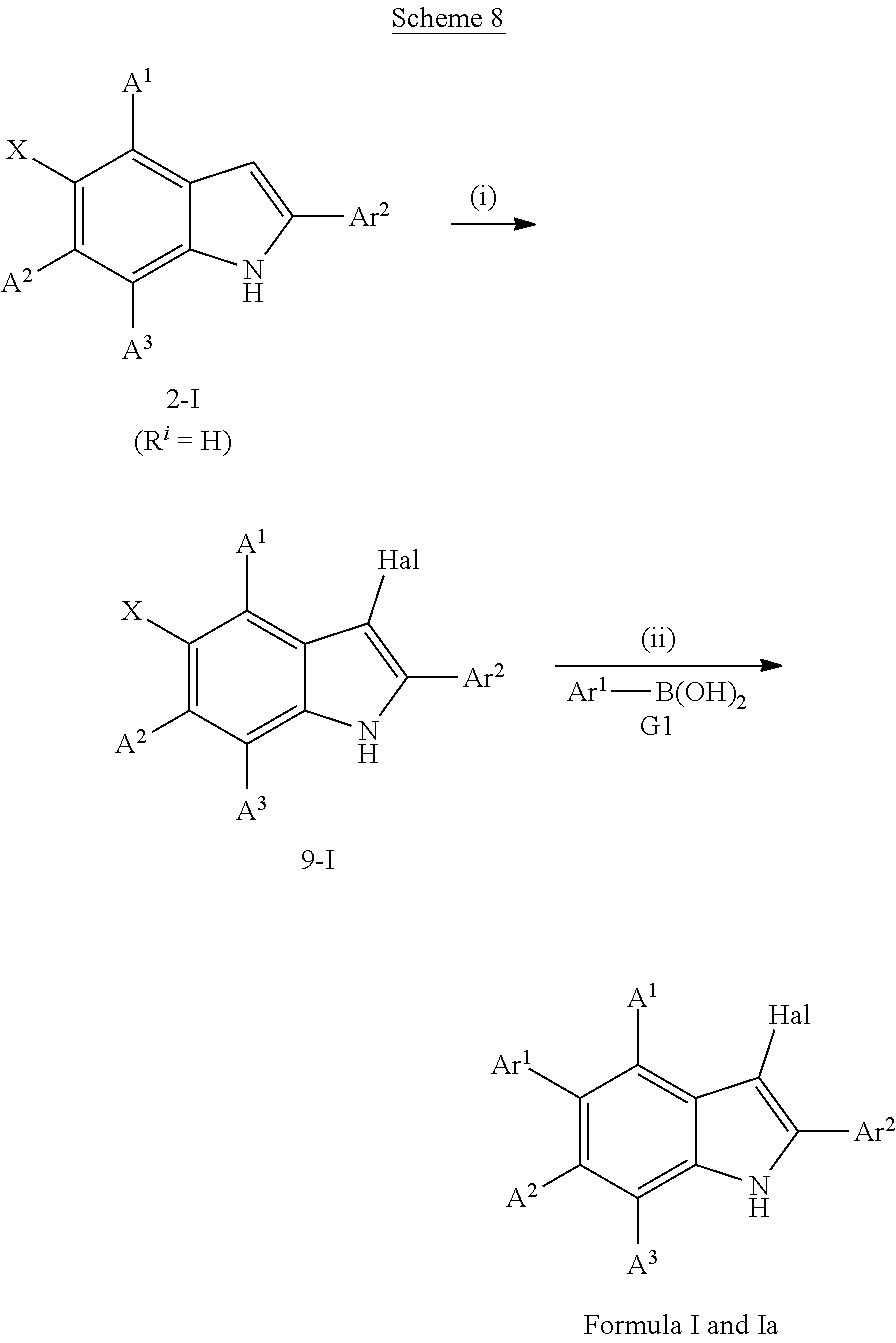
C1([Ar1])=C([A2])C([A3])=C2C(=C1[A1])C([Hal])=C([Ar2])N2.C1([X])=C([A2])C([A3])=C2C(=C1[A1])C=C([Ar2])N2.C1([X])=C([A2])C([A3])=C2C(=C1[A1])C([Hal])=C([Ar2])N2.[Ar1][B(OH)2]
